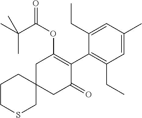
C1CSCC2(C1)CC(=O)C(C1=C(CC)C=C(C)C=C1CC)=C(OC(C(C)(C)C)=O)C2
